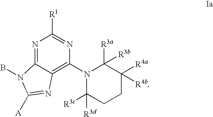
N1=C2C(=C(N3C([R3d])([R3c])CCC([R4a])([R4b])C3([R3a])[R3b])N=C1[R1])N=C([A])N2B
